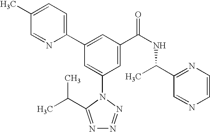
C1(C2=CC(C(NC(C3=NC=CN=C3)C)=O)=CC(N3C(C(C)C)=NN=N3)=C2)=CC=C(C)C=N1
